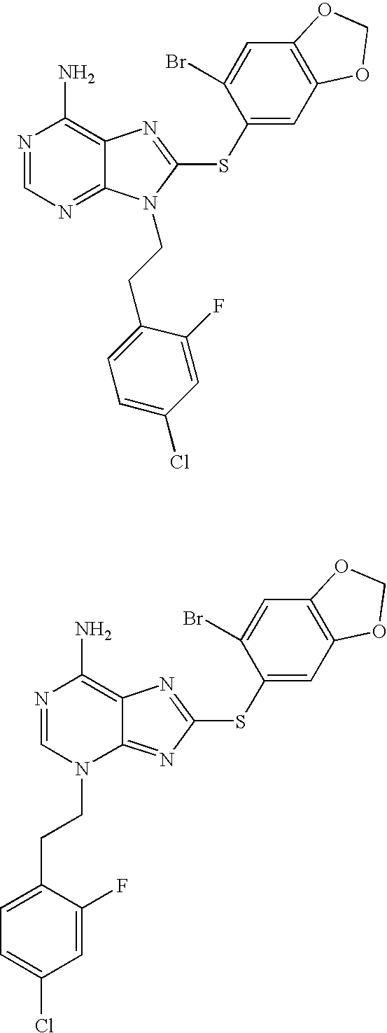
N1=CN=C2C(=C1N)N=C(SC1=CC3=C(C=C1Br)OCO3)N2CCC1=CC=C(Cl)C=C1F.N1=CN(CCC2=CC=C(Cl)C=C2F)C2=NC(SC3=CC4=C(C=C3Br)OCO4)=NC2=C1N
